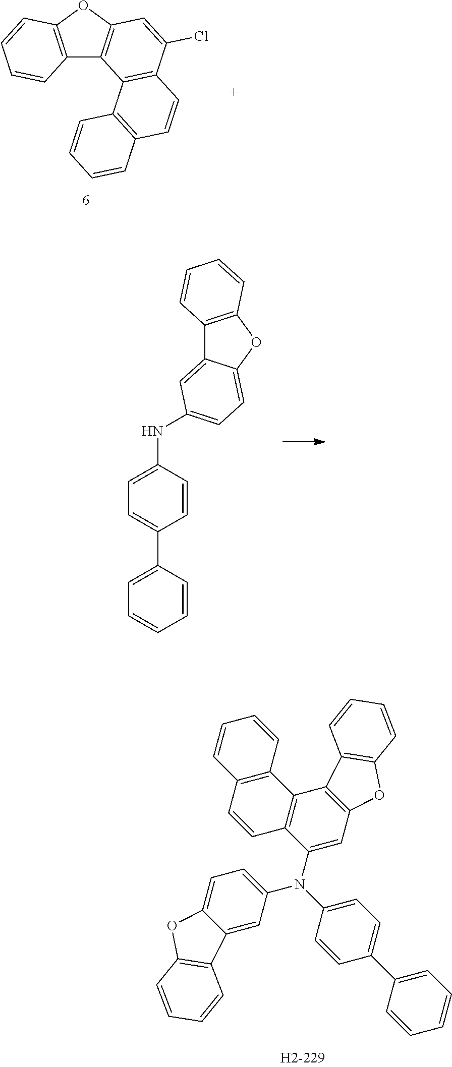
C12=C(OC3=C1C1=C(C(Cl)=C3)C=CC3=C1C=CC=C3)C=CC=C2.C12=C(OC3=CC=C(NC4=CC=C(C5=CC=CC=C5)C=C4)C=C13)C=CC=C2.C12=C(C3=C(C(N(C4=CC=C(C5=CC=CC=C5)C=C4)C4=CC=C5C(=C4)C4=C(O5)C=CC=C4)=C1)C=CC1=C3C=CC=C1)C1=C(O2)C=CC=C1
